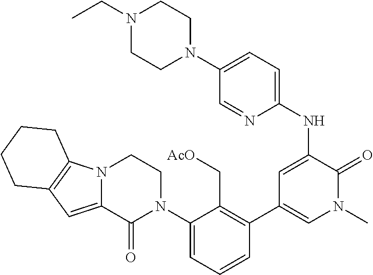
C1=NC(NC2=CC(C3=C(C[AcO])C(N4CCN5C(=CC6=C5CCCC6)C4=O)=CC=C3)=CN(C)C2=O)=CC=C1N1CCN(CC)CC1
